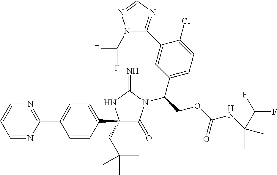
C1(C2(CC(C)(C)C)C(=O)N(C(COC(NC(C)(C(F)F)C)=O)C3=CC=C(Cl)C(C4=NC=NN4C(F)F)=C3)C(=N)N2)=CC=C(C2=NC=CC=N2)C=C1
